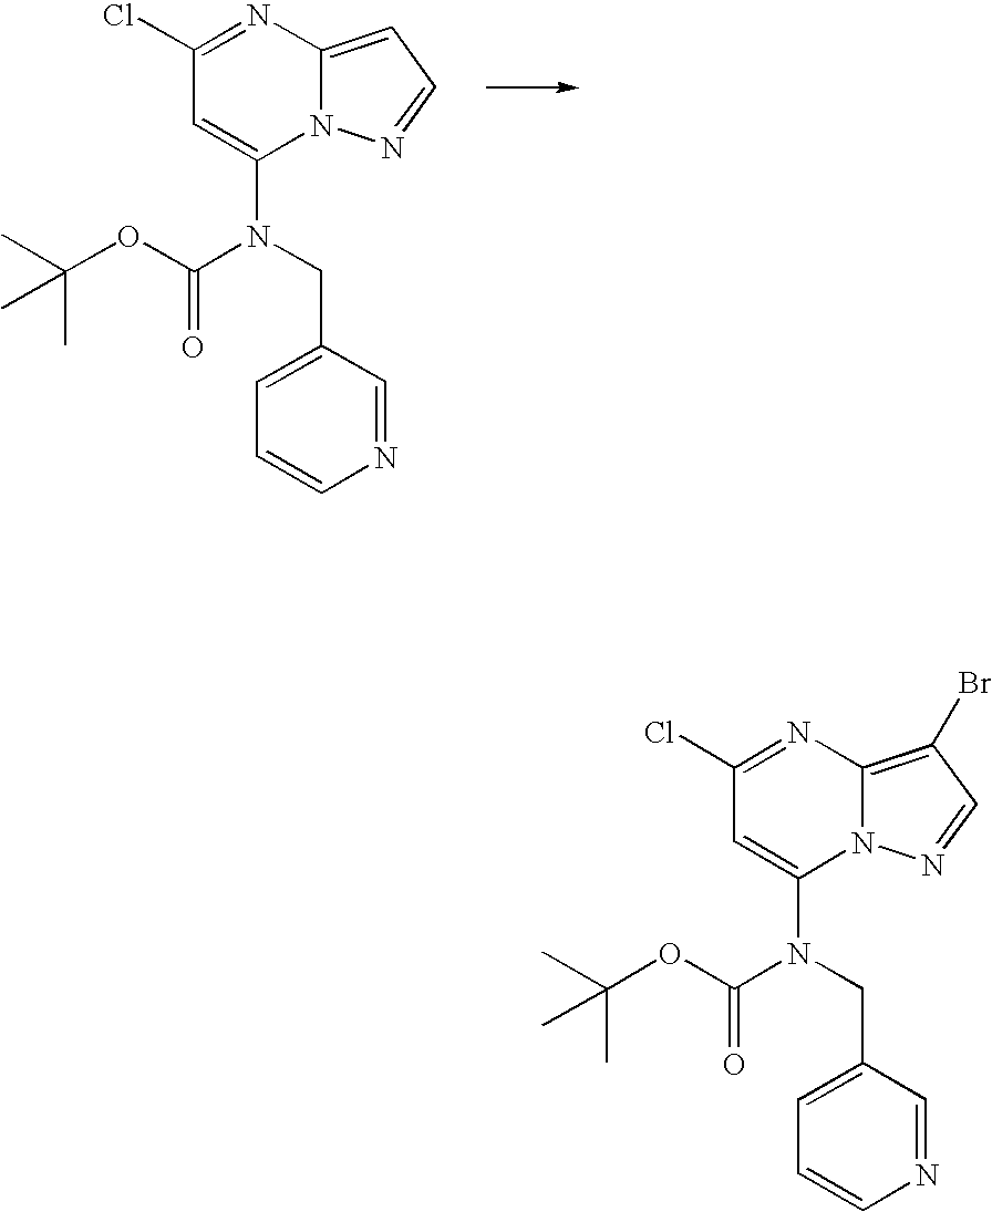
ClC1=NC2=CC=NN2C(N(CC2=CC=CN=C2)C(=O)OC(C)(C)C)=C1.ClC1=NC2=C(Br)C=NN2C(N(CC2=CC=CN=C2)C(=O)OC(C)(C)C)=C1
